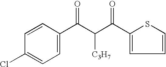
C1=CC(Cl)=CC=C1C(C(C(C1=CC=CS1)=O)[C3H7])=O
